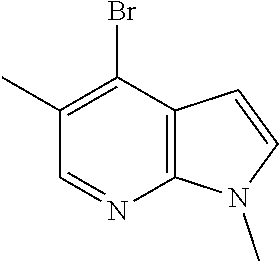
C1(Br)=C(C)C=NC2=C1C=CN2C
